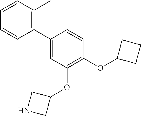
C1(C2=C(C)C=CC=C2)=CC(OC2CNC2)=C(OC2CCC2)C=C1
